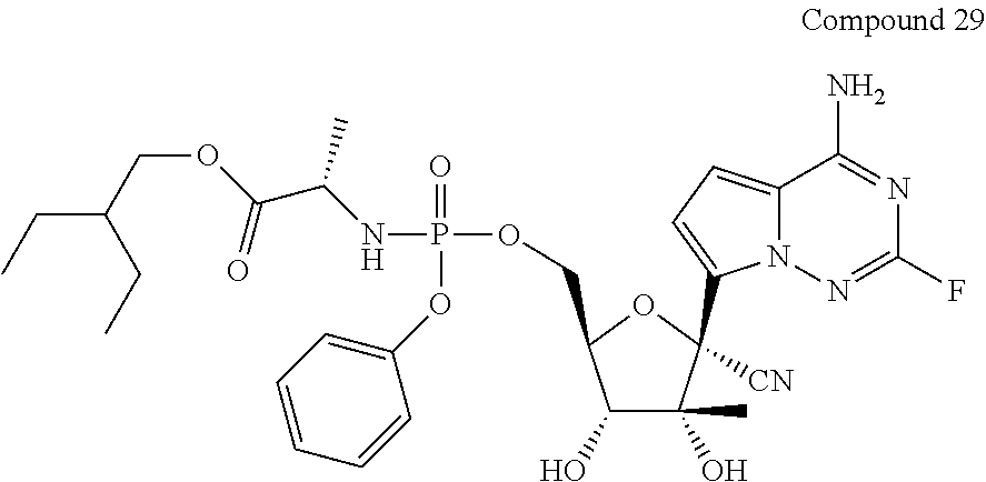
N(P(OCC1C(O)C(O)(C)C([CN])(C2=CC=C3N2N=C(F)N=C3N)O1)(=O)OC1=CC=CC=C1)C(C(OCC(CC)CC)=O)C
